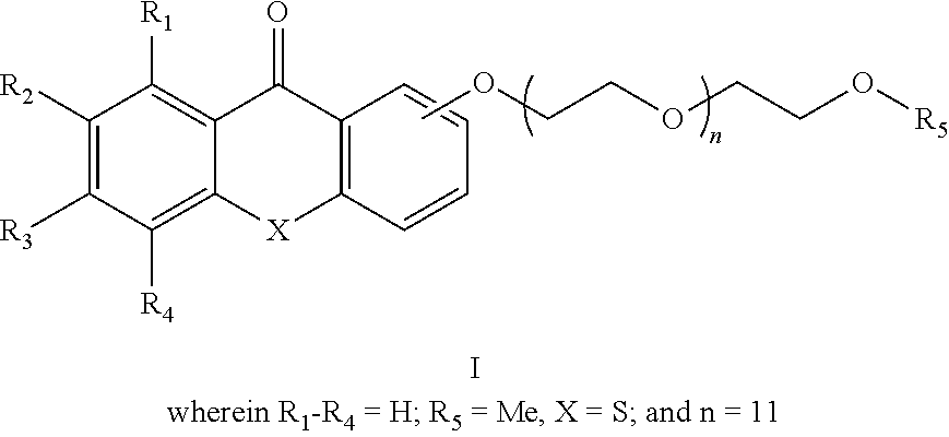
C1([R2])=C([R3])C([R4])=C2C(=C1[R1])C(=O)C1=C([X]2)C=CC=C1.COCCOCCO[R5]
